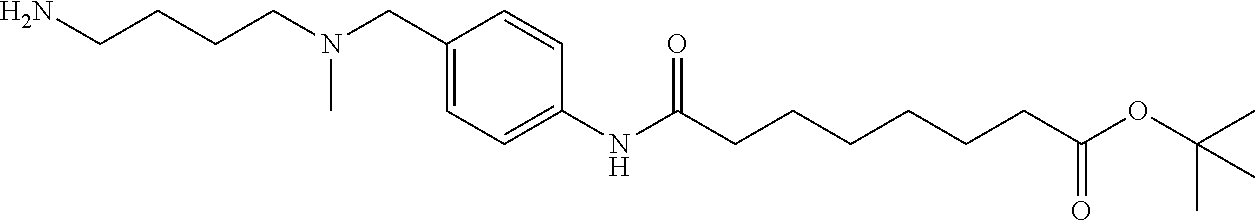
C(CCCN(CC1=CC=C(NC(CCCCCCC(OC(C)(C)C)=O)=O)C=C1)C)N
